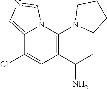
C12=CN=CN1C(N1CCCC1)=C(C(C)N)C=C2Cl
